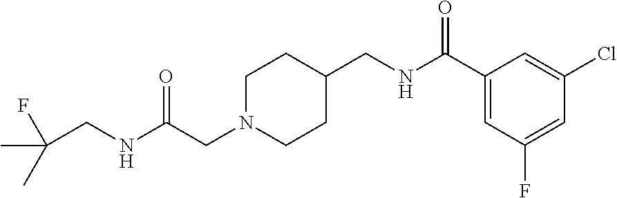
C1N(CC(=O)NCC(C)(F)C)CCC(CNC(C2=CC(F)=CC(Cl)=C2)=O)C1
